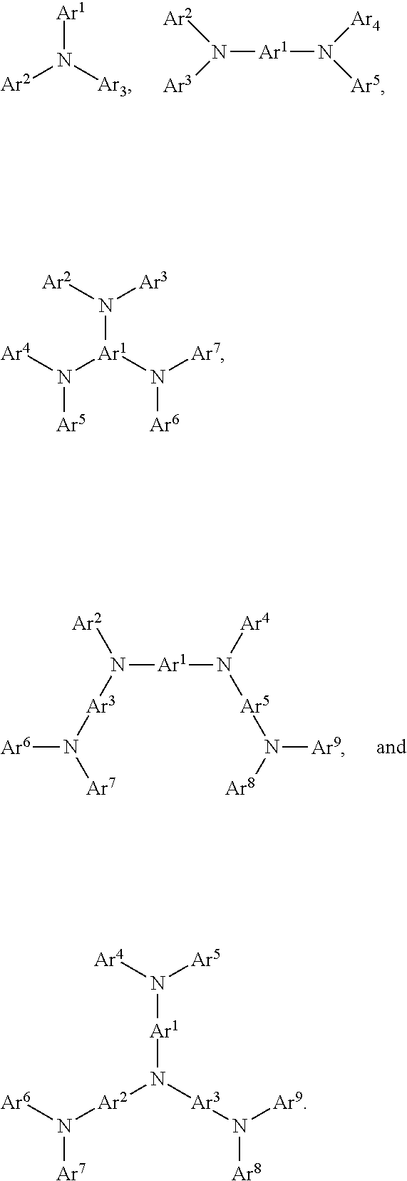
N([Ar1])([Ar3])[Ar2].N([Ar1]N([Ar4])[Ar5])([Ar2])[Ar3].N([Ar6])([Ar7])[Ar3]N([Ar1]N([Ar5]N([Ar8])[Ar9])[Ar4])[Ar2].N([Ar5])([Ar4])[Ar1](N([Ar7])[Ar6])N([Ar3])[Ar2].N([Ar6])([Ar7])[Ar2]N([Ar3]N([Ar9])[Ar8])[Ar1]N([Ar4])[Ar5]
